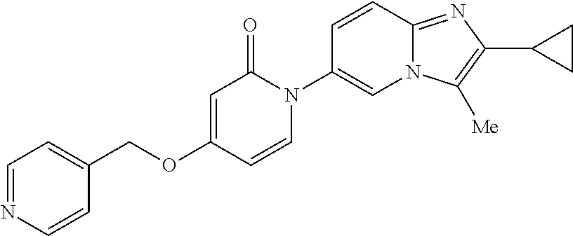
C1(COC2=CC(=O)N(C3=CN4C(=NC(C5CC5)=C4[Me])C=C3)C=C2)=CC=NC=C1
